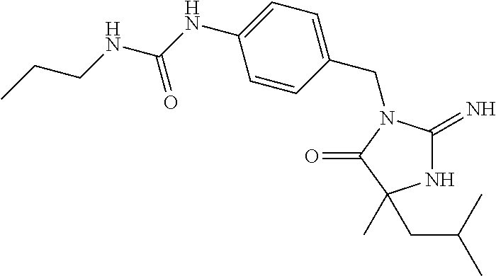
N1C(=N)N(CC2=CC=C(NC(NCCC)=O)C=C2)C(=O)C1(CC(C)C)C
